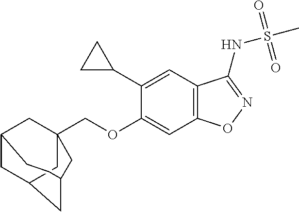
C1(C2CC2)=CC2=C(C=C1OCC13CC4CC(C1)CC(C3)CC4)ON=C2NS(=O)(=O)C
